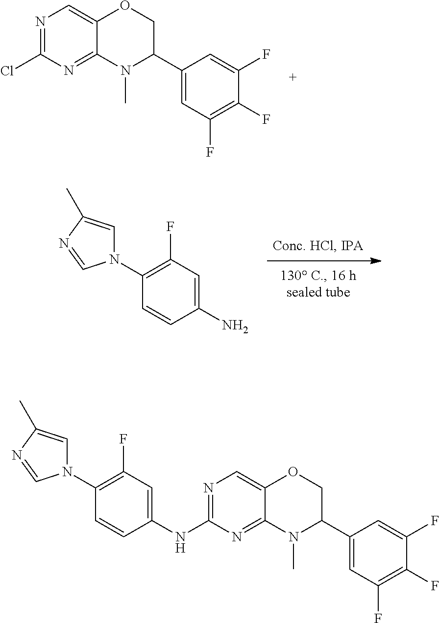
C1(NC2=NC=C3C(=N2)N(C)C(C2=CC(F)=C(F)C(F)=C2)CO3)=CC(F)=C(N2C=C(C)N=C2)C=C1.N1=C(Cl)N=C2C(=C1)OCC(C1=CC(F)=C(F)C(F)=C1)N2C.NC1=CC(F)=C(N2C=C(C)N=C2)C=C1
